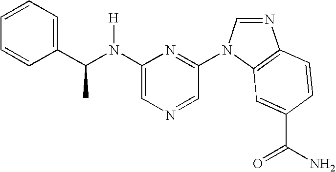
C1=CC(C(N(C2=CN=CC(N3C4=C(N=C3)C=CC(C(N)=O)=C4)=N2)[H])C)=CC=C1
